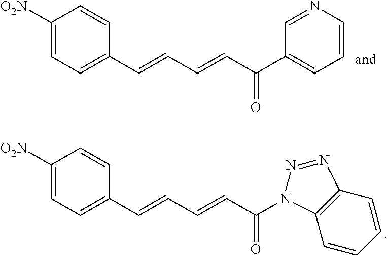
C(=CC=CC1=CC=C([O2N])C=C1)C(C1=CC=CN=C1)=O.C(=CC=CC1=CC=C([O2N])C=C1)C(=O)N1C2=C(C=CC=C2)N=N1
